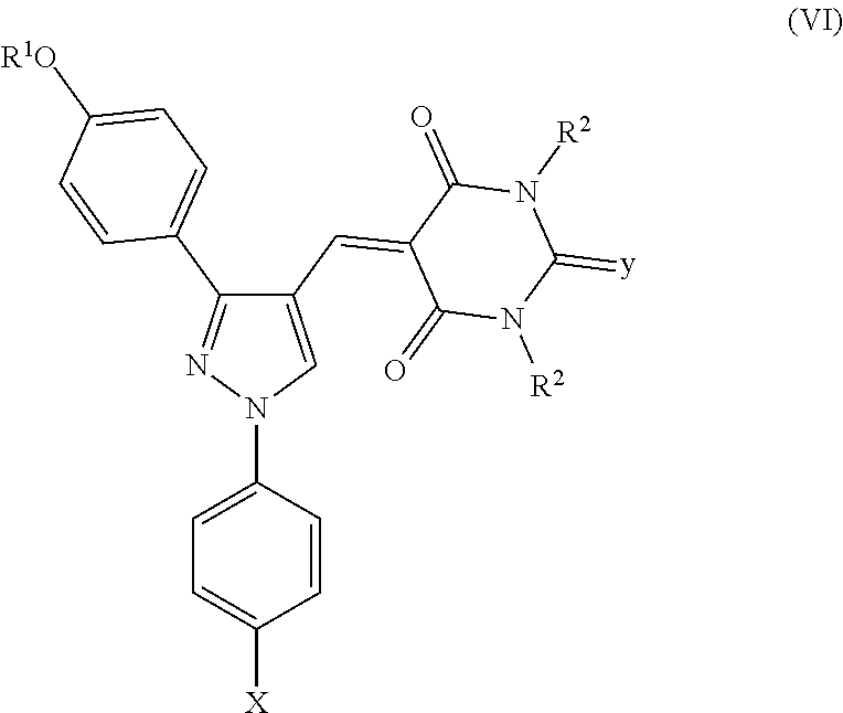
C1(N2C=C(C=C3C(=O)N([R2])C(=[y])N([R2])C3=O)C(C3=CC=C([R1O])C=C3)=N2)=CC=C([X])C=C1
